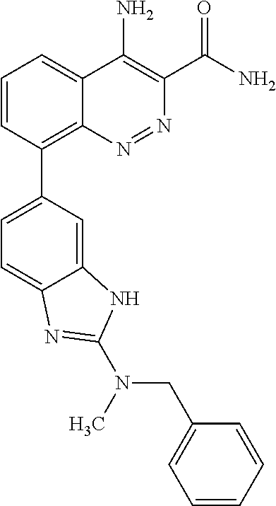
C1=CC(C2=CC=C3C(=C2)NC(N(CC2=CC=CC=C2)C)=N3)=C2C(=C1)C(N)=C(C(N)=O)N=N2
